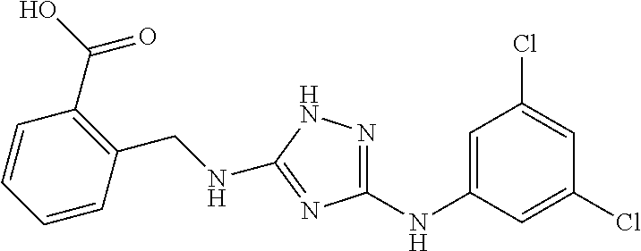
C1=C(NC2=NNC(NCC3=C(C(O)=O)C=CC=C3)=N2)C=C(Cl)C=C1Cl
